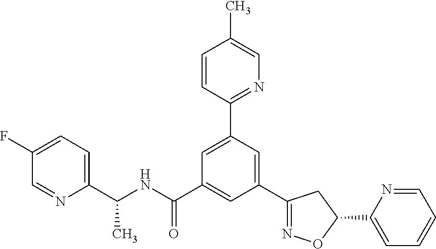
C1(C(NC(C2=CC(C3=NOC(C4=CC=CC=N4)C3)=CC(C3=NC=C(C)C=C3)=C2)=O)C)=CC=C(F)C=N1
